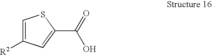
OC(=O)C1=CC([R2])=CS1
